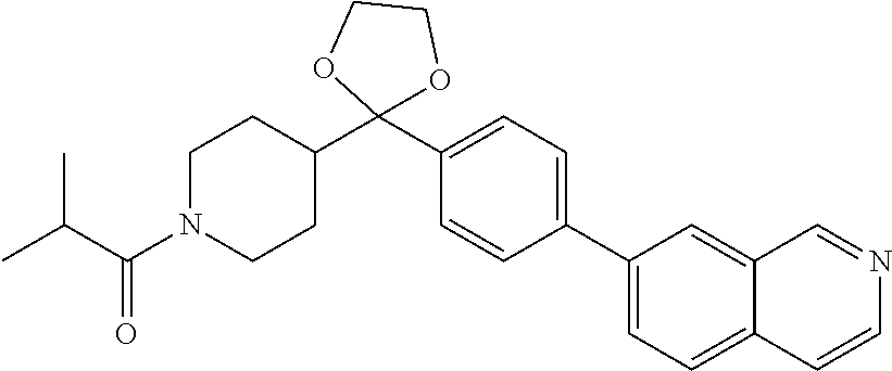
C1(C2=CC=C(C3(C4CCN(C(C(C)C)=O)CC4)OCCO3)C=C2)=CC=C2C(=C1)C=NC=C2
